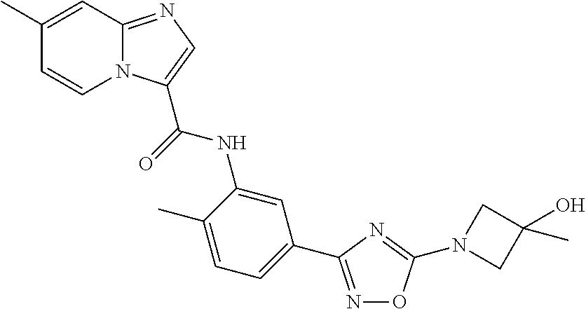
N1=C(C2=CC=C(C)C(NC(=O)C3=CN=C4N3C=CC(C)=C4)=C2)N=C(N2CC(O)(C)C2)O1
